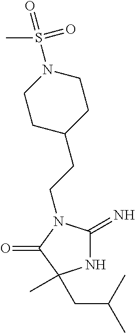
C(CN1C(=N)NC(C)(CC(C)C)C1=O)C1CCN(S(=O)(=O)C)CC1
